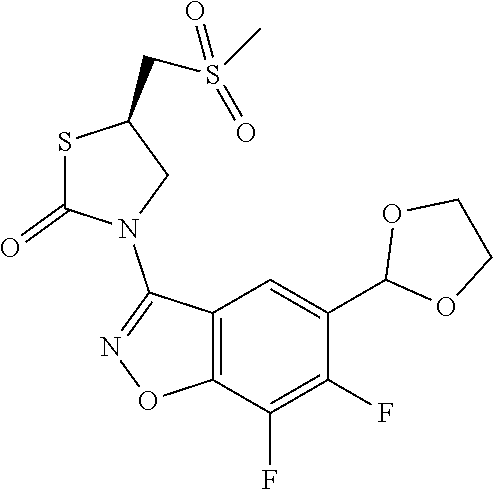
S1C(=O)N(C2=NOC3=C2C=C(C2OCCO2)C(F)=C3F)CC1CS(C)(=O)=O
